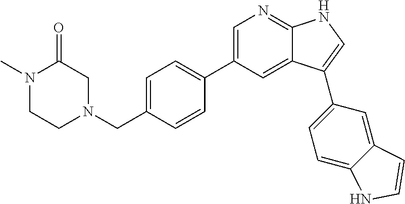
C1=C(C2=CC=C(CN3CC(=O)N(C)CC3)C=C2)C=C2C(=N1)NC=C2C1=CC=C2C(=C1)C=CN2
